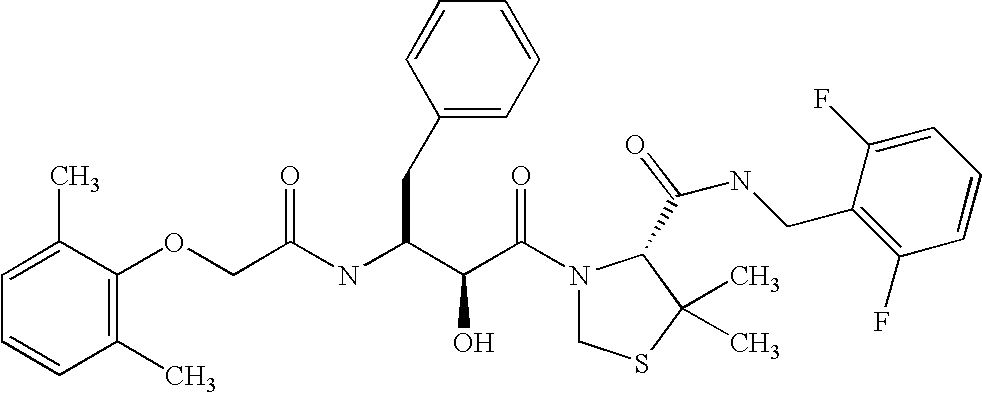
N(C(C(C(N1CSC(C)(C)C1C(NCC1=C(F)C=CC=C1F)=O)=O)O)CC1=CC=CC=C1)C(=O)COC1=C(C)C=CC=C1C
